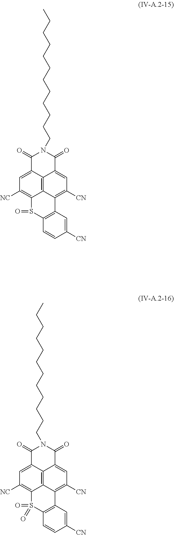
C1(=O)C2=CC([NC])=C3C4=C2C(=CC([CN])=C4C2=C(S3=O)C=CC([CN])=C2)C(=O)N1CCCCCCCCCCCC.CCCCCCCCCCCCN1C(=O)C2=CC([NC])=C3C4=C2C(=CC([CN])=C4C2=C(C=CC([CN])=C2)S3(=O)=O)C1=O
